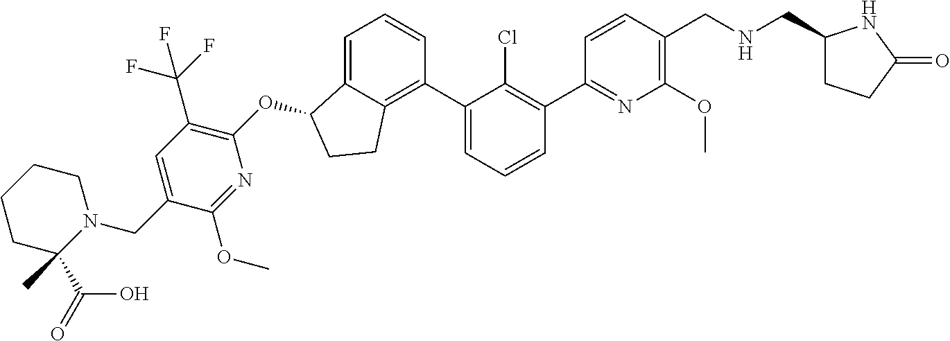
O(C1C2=CC=CC(C3=CC=CC(C4=NC(OC)=C(CNCC5CCC(=O)N5)C=C4)=C3Cl)=C2CC1)C1=C(C(F)(F)F)C=C(CN2CCCCC2(C(O)=O)C)C(OC)=N1
